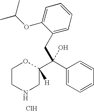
C1CNCC(C(C2=CC=CC=C2)(CC2=CC=CC=C2OC(C)C)O)([H])O1.Cl
